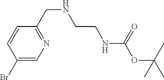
C1(Br)=CN=C(CNCCNC(OC(C)(C)C)=O)C=C1
